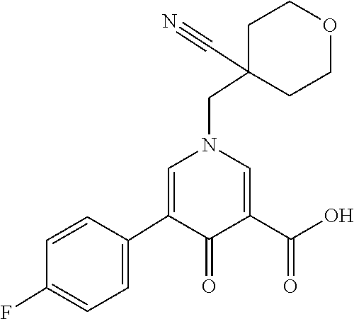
C1(C2=CC=C(F)C=C2)=CN(CC2(C#N)CCOCC2)C=C(C(O)=O)C1=O
